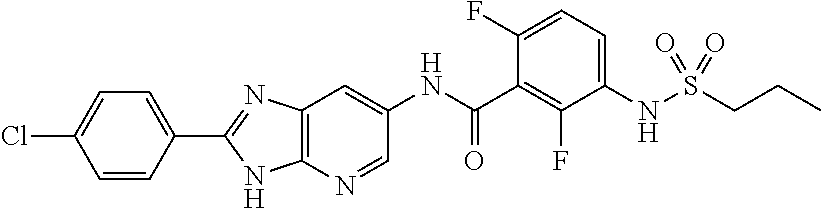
C1=CC(C2=NC3=C(N=CC(NC(=O)C4=C(F)C(NS(CCC)(=O)=O)=CC=C4F)=C3)N2)=CC=C1Cl
